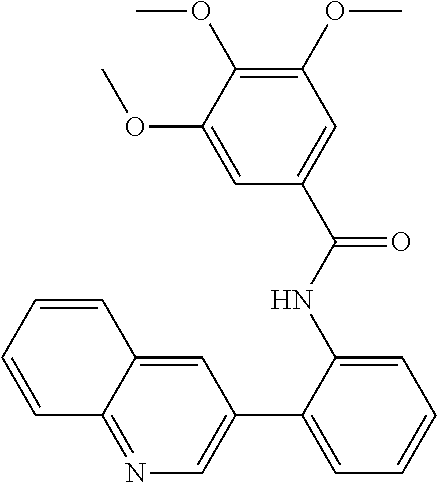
C1(C2=CC=CC=C2NC(C2=CC(OC)=C(OC)C(OC)=C2)=O)=CN=C2C(=C1)C=CC=C2
